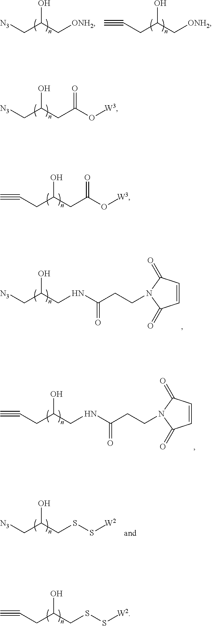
OC(C[ONH2])C[N3].OC(C[ONH2])CC#C.OC(CC(O[W3])=O)C[N3].OC(CC(O[W3])=O)CC#C.OC(CNC(CCN1C(=O)C=CC1=O)=O)C[N3].OC(CNC(CCN1C(=O)C=CC1=O)=O)CC#C.OC(CSS[W2])C[N3].OC(CSS[W2])CC#C
